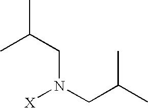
[X]N(CC(C)C)CC(C)C
